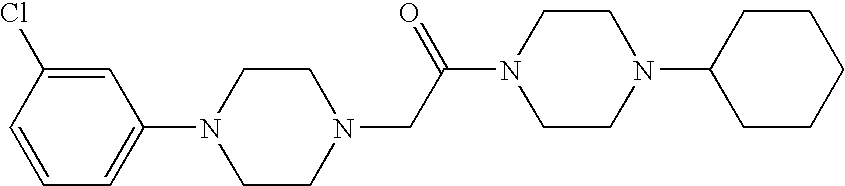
N1(CC(N2CCN(C3CCCCC3)CC2)=O)CCN(C2=CC=CC(Cl)=C2)CC1
